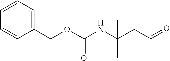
C1(COC(NC(C)(C)CC=O)=O)=CC=CC=C1
